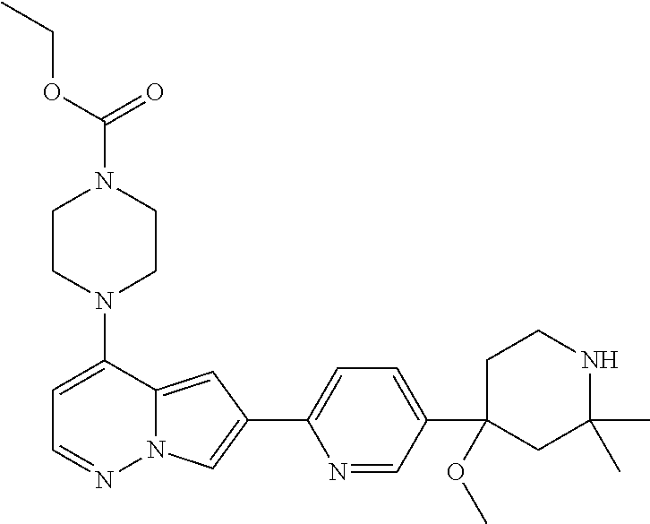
N1(C2=CC=NN3C2=CC(C2=CC=C(C4(OC)CC(C)(C)NCC4)C=N2)=C3)CCN(C(=O)OCC)CC1
